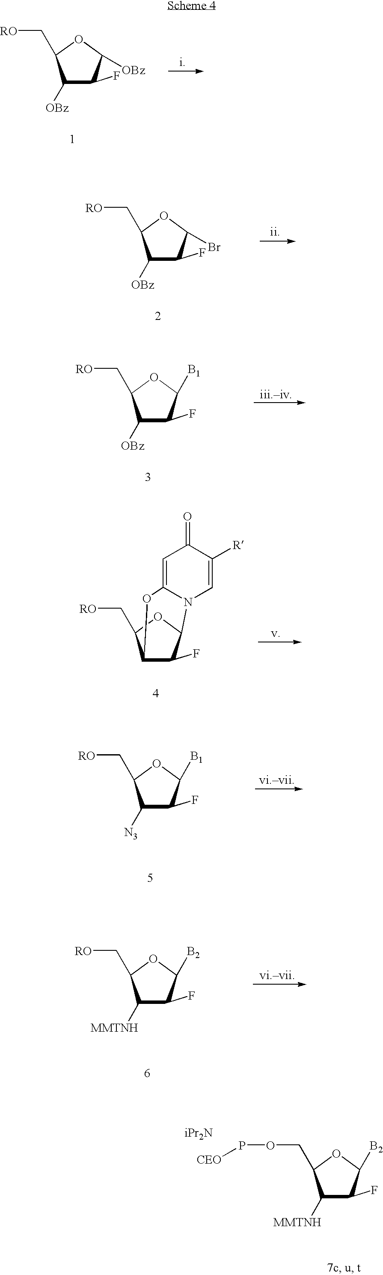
C1([OBz])C(F)C([OBz])OC1C[RO].C1([OBz])C(F)C(Br)OC1C[RO].C1([OBz])C(F)C([B1])OC1C[RO].C12C(F)C(OC1C[RO])N1C=C([R])C(=O)C=C1O2.C1([N3])C(F)C([B1])OC1C[RO].C1([MMTNH])C(F)C([B2])OC1C[RO].C1([MMTNH])C(F)C([B2])OC1COP[CEO]
